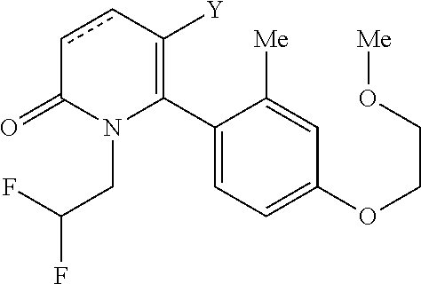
C1(C2=C([Y])ccC(=O)N2CC(F)F)=CC=C(OCCO[Me])C=C1[Me]
